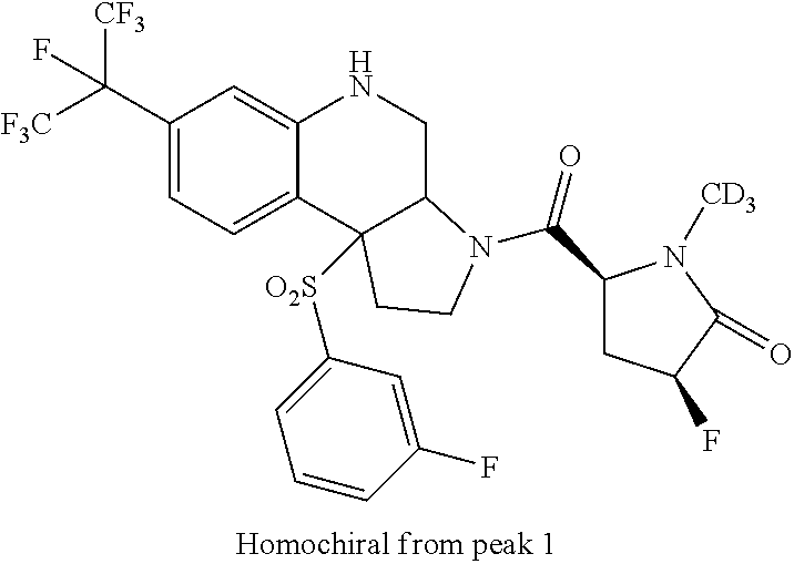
C1(C([CF3])([F3C])F)=CC=C2C(=C1)NCC1C2([O2S]C2=CC=CC(F)=C2)CCN1C(=O)C1CC(F)C(=O)N1[CD3]
